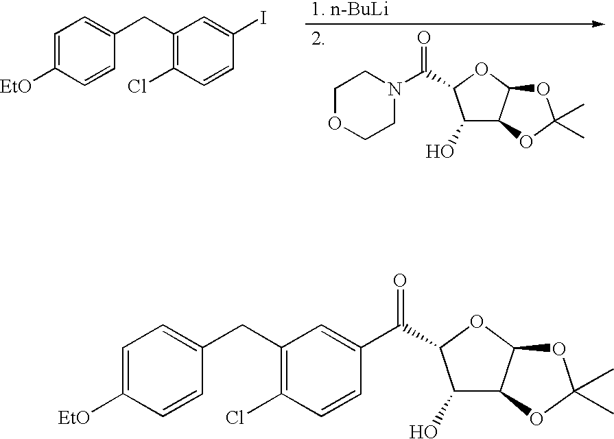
C1OCCN(C(C2C(O)C3C(O2)OC(C)(C)O3)=O)C1.C1=C([EtO])C=CC(CC2=C(Cl)C=CC(I)=C2)=C1.C1=C([EtO])C=CC(CC2=C(Cl)C=CC(C(C3C(O)C4C(O3)OC(C)(C)O4)=O)=C2)=C1
